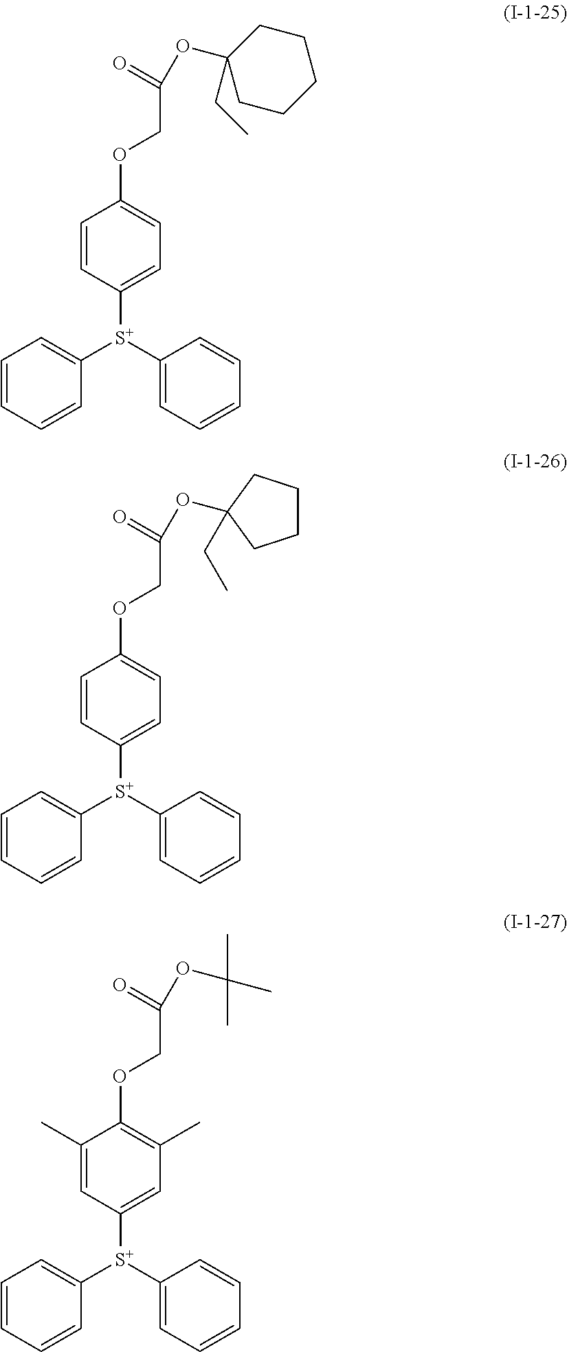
C1=CC([S+](C2=CC=CC=C2)C2=CC=CC=C2)=CC=C1OCC(=O)OC1(CC)CCCCC1.C1=CC([S+](C2=CC=CC=C2)C2=CC=CC=C2)=CC=C1OCC(=O)OC1(CC)CCCC1.C1(C)=CC([S+](C2=CC=CC=C2)C2=CC=CC=C2)=CC(C)=C1OCC(=O)OC(C)(C)C
